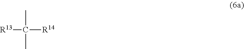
[R13]C(C)([R14])C
